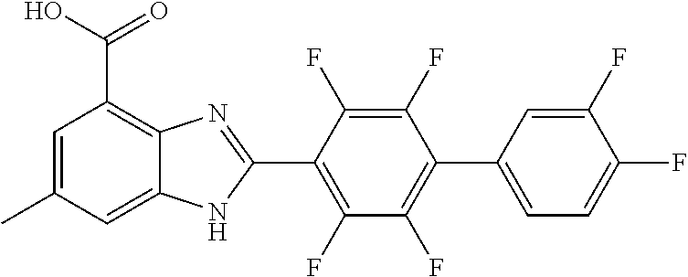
C1(F)=C(C2=NC3=C(C(O)=O)C=C(C)C=C3N2)C(F)=C(F)C(C2=CC=C(F)C(F)=C2)=C1F
